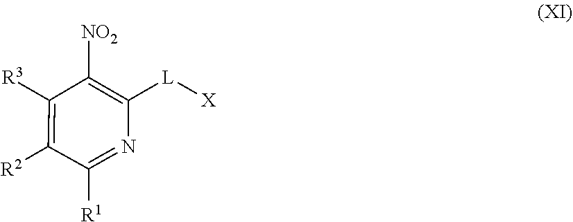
C1([NO2])=C([L][X])N=C([R1])C([R2])=C1[R3]
